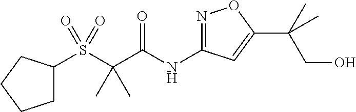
S(C(C(NC1=NOC(C(C)(CO)C)=C1)=O)(C)C)(=O)(=O)C1CCCC1
